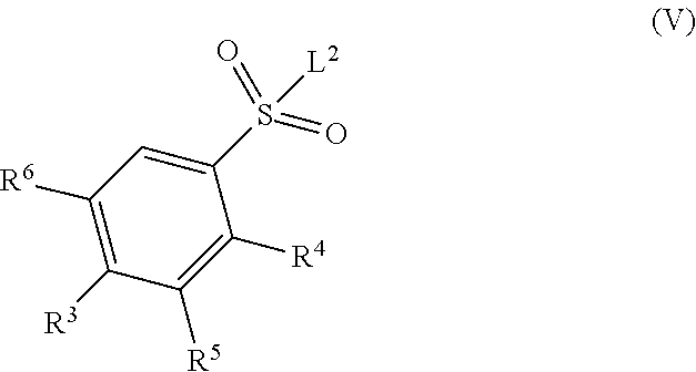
C1(S([L2])(=O)=O)=CC([R6])=C([R3])C([R5])=C1[R4]
